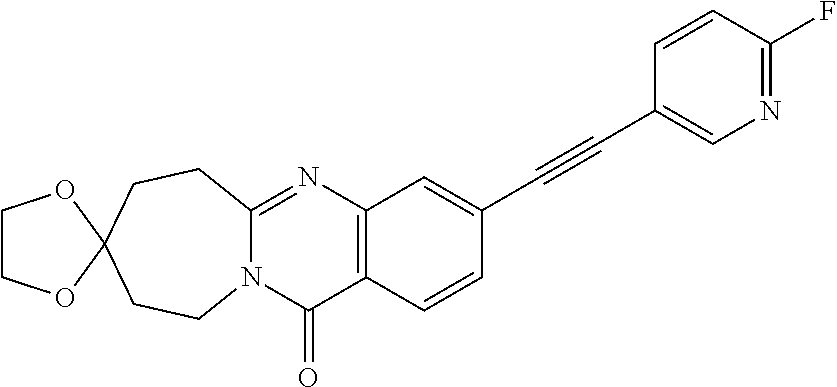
N12C(=NC3=C(C1=O)C=CC(C#CC1=CN=C(F)C=C1)=C3)CCC1(CC2)OCCO1
